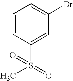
C1=CC(S(C)(=O)=O)=CC(Br)=C1
